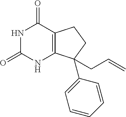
C12=C(C(C3=CC=CC=C3)(CC=C)CC1)NC(=O)NC2=O
